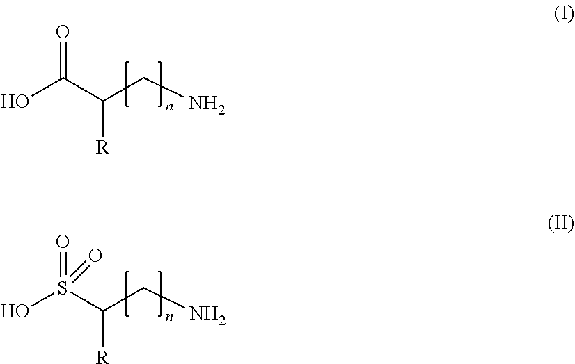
OC(C(CN)[R])=O.OS(C(CN)[R])(=O)=O
